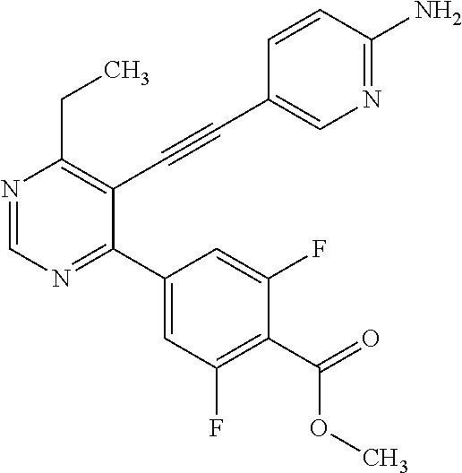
N1=CN=C(C2=CC(F)=C(C(=O)OC)C(F)=C2)C(C#CC2=CN=C(N)C=C2)=C1CC
